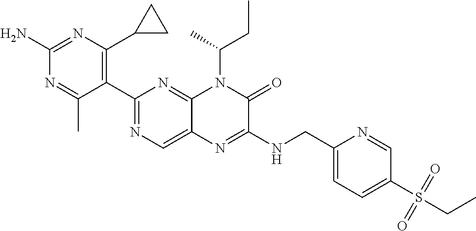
C1(N)=NC(C2CC2)=C(C2=NC=C3C(=N2)N(C(CC)C)C(=O)C(NCC2=CC=C(S(CC)(=O)=O)C=N2)=N3)C(C)=N1
